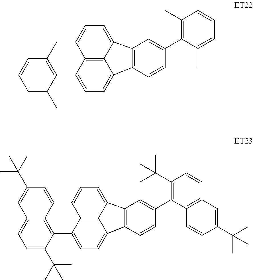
C12=C(C=CC(C3=C(C)C=CC=C3C)=C1)C1=CC=C(C3=C(C)C=CC=C3C)C3=C1C2=CC=C3.C12=C(C=CC(C3=C(C(C)(C)C)C=CC4=C3C=CC(C(C)(C)C)=C4)=C1)C1=CC=C(C3=C4C(=CC=C3C(C)(C)C)C=C(C(C)(C)C)C=C4)C3=C1C2=CC=C3
